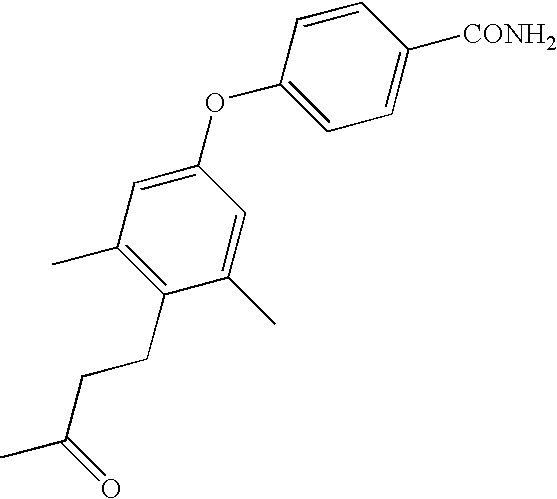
C1=CC(OC2=CC(C)=C(CCC(=O)C)C(C)=C2)=CC=C1[CONH2]
